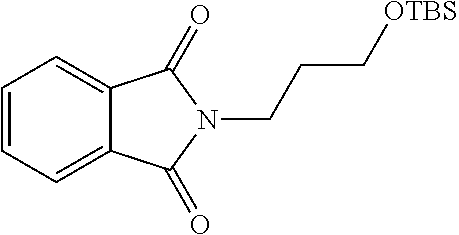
C1=CC=C2C(=C1)C(=O)N(CCC[OTBS])C2=O
